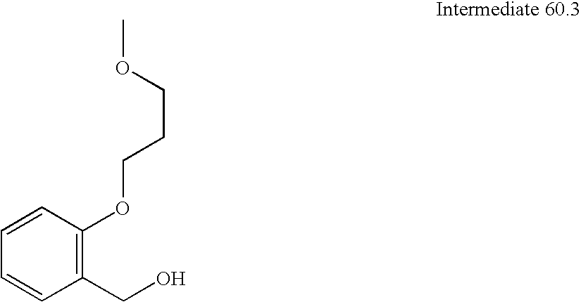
C1=CC(OCCCOC)=C(CO)C=C1
